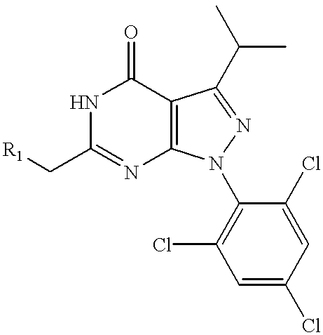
N1C(C[R1])=NC2=C(C1=O)C(C(C)C)=NN2C1=C(Cl)C=C(Cl)C=C1Cl
